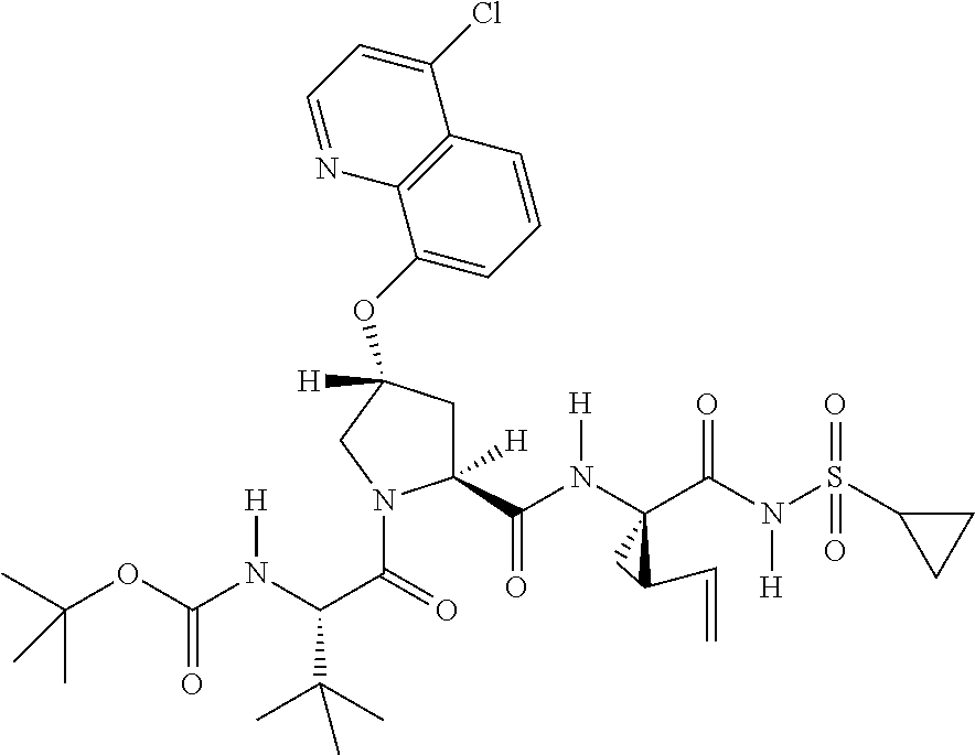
C12=C(C=CC=C1OC1([H])CC([H])(C(N([H])C3(C(N(S(=O)(=O)C4CC4)[H])=O)CC3C=C)=O)N(C(=O)C(N(C(OC(C)(C)C)=O)[H])C(C)(C)C)C1)C(Cl)=CC=N2
